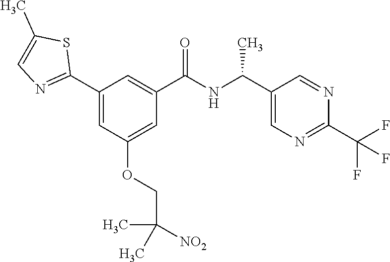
C1(C2=NC=C(C)S2)=CC(OCC([NO2])(C)C)=CC(C(NC(C2=CN=C(C(F)(F)F)N=C2)C)=O)=C1
